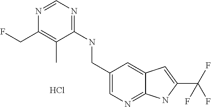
C1=C(CNC2=NC=NC(CF)=C2C)C=C2C(=N1)NC(C(F)(F)F)=C2.Cl
